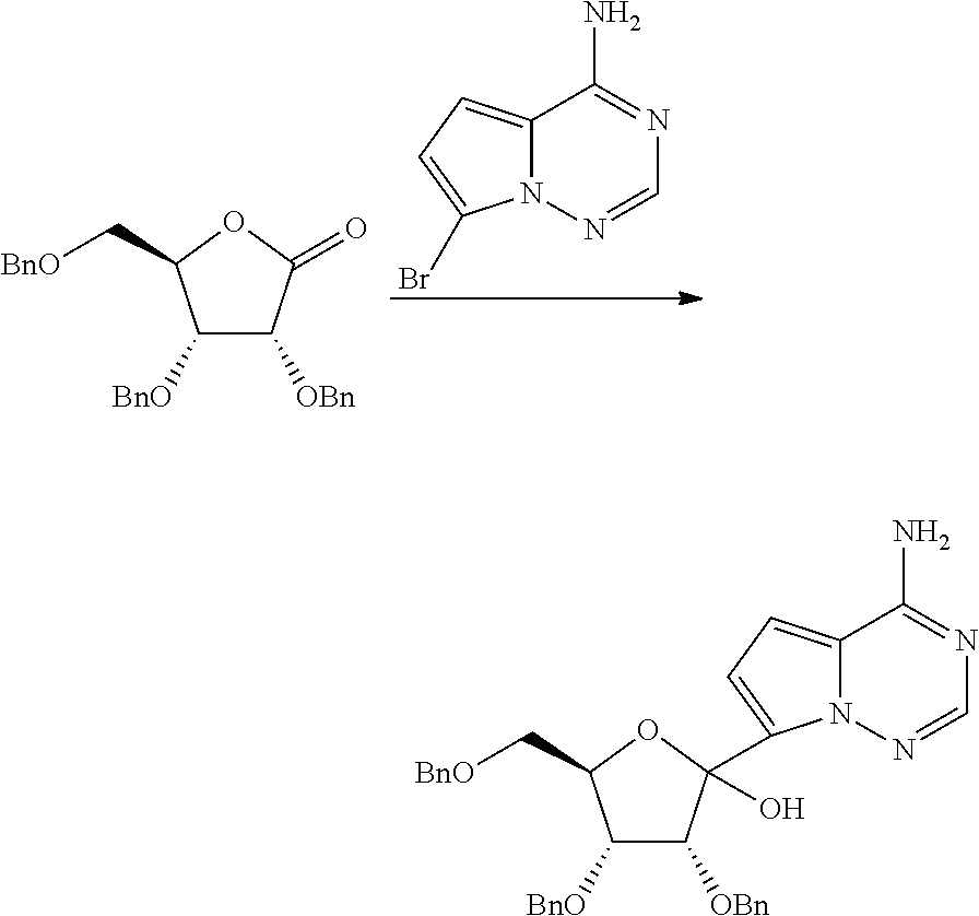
C1([BnO])C([OBn])C(=O)OC1C[BnO].C12=CC=C(Br)N1N=CN=C2N.C1([BnO])C([OBn])C(O)(C2=CC=C3N2N=CN=C3N)OC1C[BnO]
